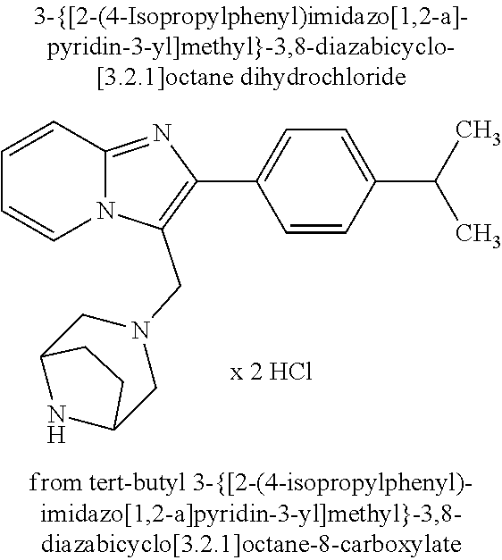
C1=CC2=NC(C3=CC=C(C(C)C)C=C3)=C(CN3CC4NC(C3)CC4)N2C=C1
